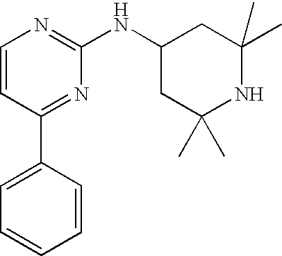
C1=CC(C2=CC=CC=C2)=NC(NC2CC(C)(C)NC(C)(C)C2)=N1
